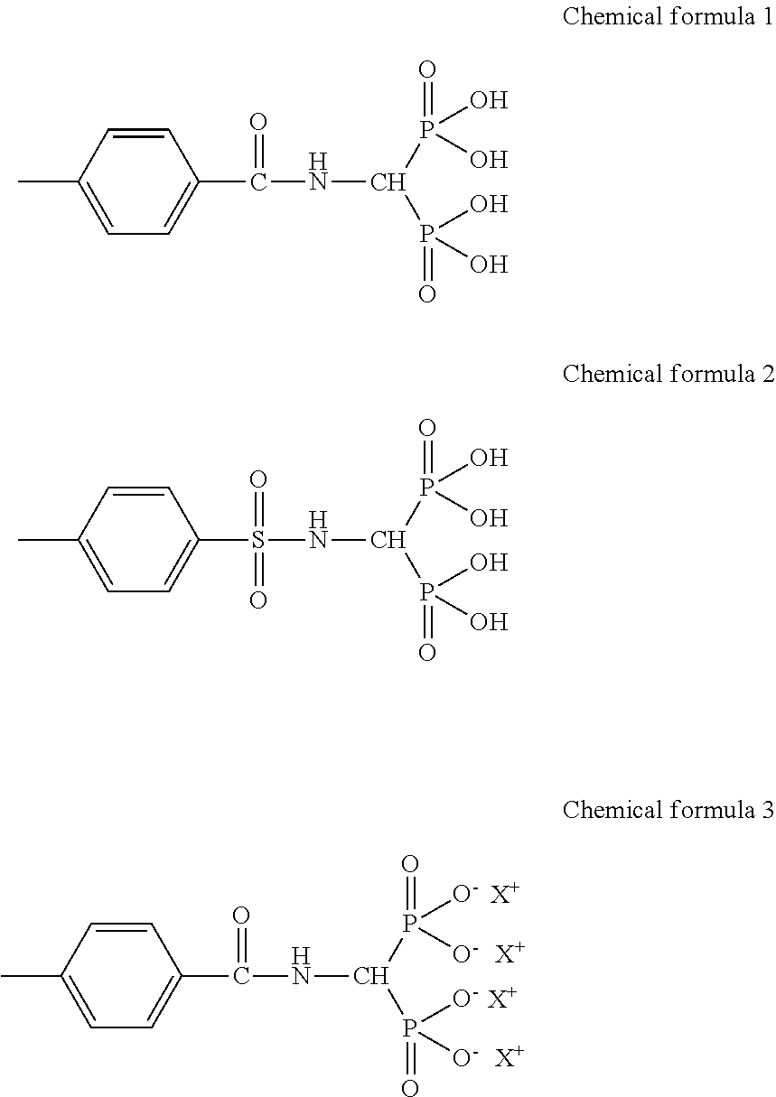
C1=CC(C)=CC=C1C(NC(P([O-])([O-])=O)P(=O)([O-])[O-])=O.[X+].[X+].[X+].[X+].C1=CC(C)=CC=C1C(NC(P(O)(O)=O)P(=O)(O)O)=O.C1=CC(C)=CC=C1S(NC(P(O)(O)=O)P(=O)(O)O)(=O)=O
